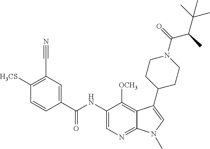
C1([H3CS])=C(C#N)C=C(C(NC2=CN=C3C(=C2[OCH3])C(C2CCN(C(=O)C(C)C(C)(C)C)CC2)=CN3C)=O)C=C1
